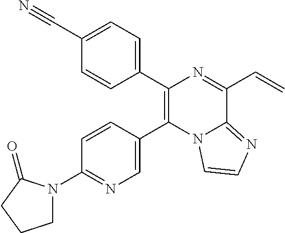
C1(C2=C(C3=CC=C(C#N)C=C3)N=C(C=C)C3=NC=CN23)=CN=C(N2CCCC2=O)C=C1
